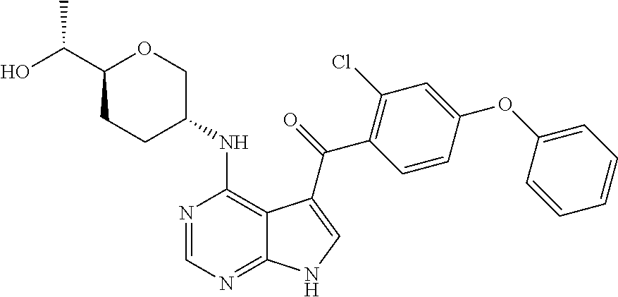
C1(C(O)C)CCC(NC2=C3C(=NC=N2)NC=C3C(=O)C2=C(Cl)C=C(OC3=CC=CC=C3)C=C2)CO1
